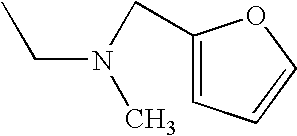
CCN(C)CC1=CC=CO1
